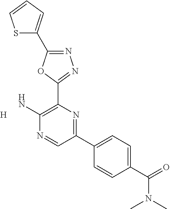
N1=C(C2=CC=CS2)OC(C2=C(N)N=CC(C3=CC=C(C(=O)N(C)C)C=C3)=N2)=N1.[H]
